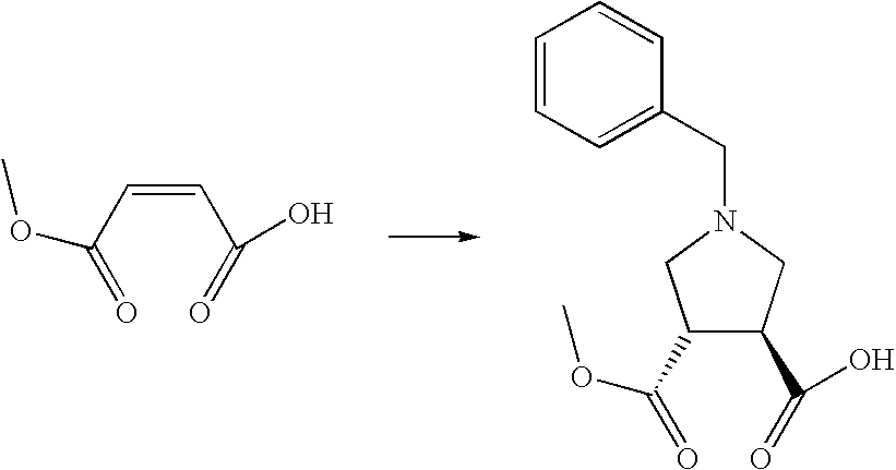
C(=CC(=O)OC)C(O)=O.C1(C(O)=O)C(C(=O)OC)CN(CC2=CC=CC=C2)C1
